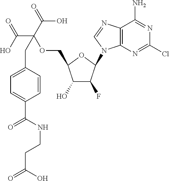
C1(O)C(F)C(N2C3=C(N=C2)C(N)=NC(Cl)=N3)OC1COC(C(=O)O)(C(O)=O)CC1=CC=C(C(=O)NCCC(=O)O)C=C1
